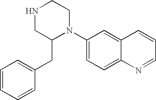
C1=CC=CC(CC2N(C3=CC=C4C(=C3)C=CC=N4)CCNC2)=C1
